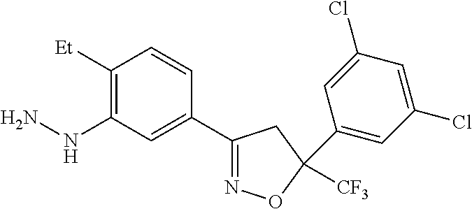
C1(NN)=C([Et])C=CC(C2=NOC([CF3])(C3=CC(Cl)=CC(Cl)=C3)C2)=C1
